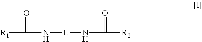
[R1]C(=O)[NH][L][NH]C([R2])=O
